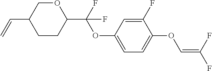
C1CC(C(F)(OC2=CC=C(OC=C(F)F)C(F)=C2)F)OCC1C=C
